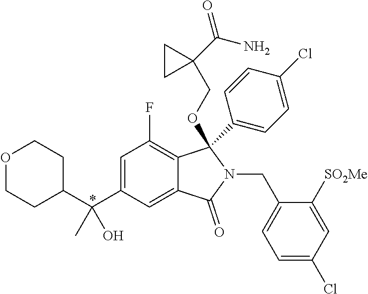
O1CCC(C(C2=CC(F)=C3C(=C2)C(=O)N(CC2=CC=C(Cl)C=C2[SO2Me])C3(C2=CC=C(Cl)C=C2)OCC2(C(=O)N)CC2)(O)C)CC1
